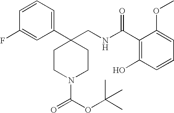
C1CC(C2=CC=CC(F)=C2)(CNC(C2=C(O)C=CC=C2OC)=O)CCN1C(=O)OC(C)(C)C
